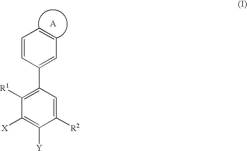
C1([R1])=C(C2=CC=CC=C2)C=C([R2])C([Y])=C1[X]
